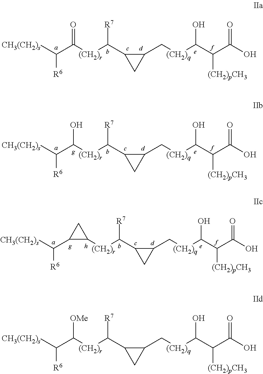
C1(C[(CH2)q]C(C(C(O)=O)[(CH2)pCH3])O)C(C([(CH2)r]C(C([CH3(CH2)s])[R6])=O)[R7])C1.C1(C[(CH2)q]C(C(C(O)=O)[(CH2)pCH3])O)C(C([(CH2)r]C(C([CH3(CH2)s])[R6])O)[R7])C1.C1(C[(CH2)q]C(C(C(O)=O)[(CH2)pCH3])O)C(C([(CH2)r]C2C(C([CH3(CH2)s])[R6])C2)[R7])C1.C1(C[(CH2)q]C(C(C(O)=O)[(CH2)pCH3])O)C(C([(CH2)r]C(C([CH3(CH2)s])[R6])[OMe])[R7])C1
